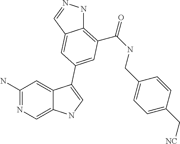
C1(N)=NC=C2C(=C1)C(C1=CC(C(=O)NCC3=CC=C(C[NC])C=C3)=C3NN=CC3=C1)=CN2
